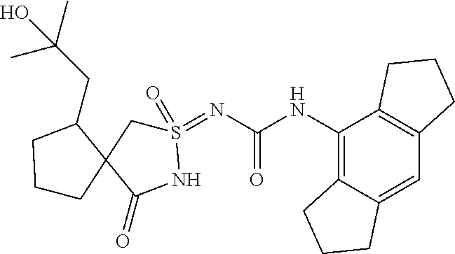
C12=C(NC(=O)N=S3(=O)CC4(C(=O)N3)C(CC(C)(C)O)CCC4)C3=C(C=C1CCC2)CCC3
